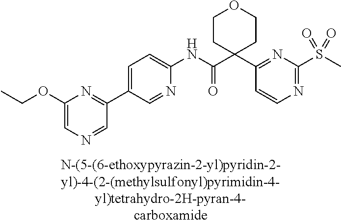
N1=C(S(C)(=O)=O)N=C(C2(C(NC3=CC=C(C4=NC(OCC)=CN=C4)C=N3)=O)CCOCC2)C=C1
